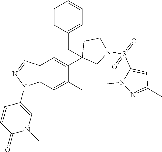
C1(C2=CC3=C(C=C2C)N(C2=CN(C)C(=O)C=C2)N=C3)(CC2=CC=CC=C2)CN(S(=O)(C2=CC(C)=NN2C)=O)CC1
